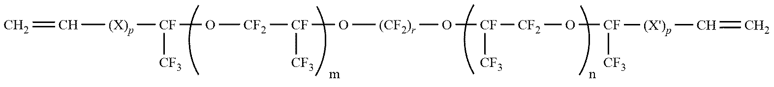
C=C[(X)p][CF]([CF3])O[CF2][CF](O[(CF2)r]O[CF]([CF3])[CF2]O[CF]([CF3])[(X')p]C=C)[CF3]
